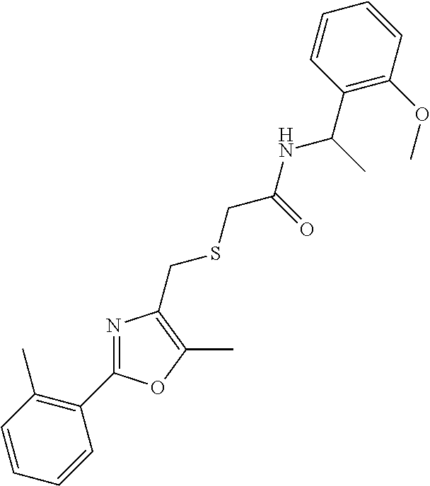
C1=CC(C)=C(C2=NC(CSCC(NC(C3=C(OC)C=CC=C3)C)=O)=C(C)O2)C=C1
